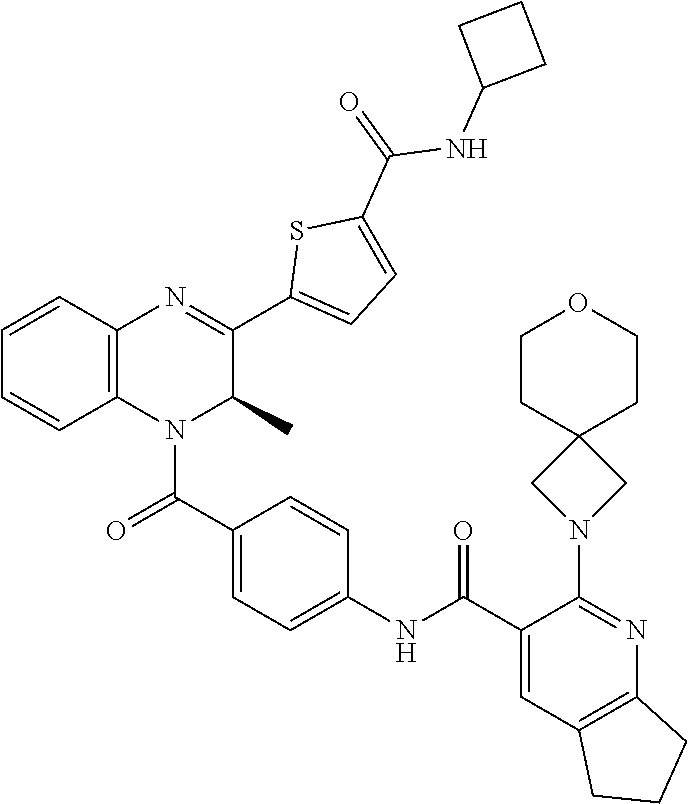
C1=C(C(NC2=CC=C(C(=O)N3C4=C(C=CC=C4)N=C(C4=CC=C(C(=O)NC5CCC5)S4)C3C)C=C2)=O)C(N2CC3(C2)CCOCC3)=NC2=C1CCC2
